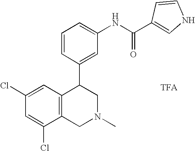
C1=C(NC(=O)C2=CNC=C2)C=C(C2C3=C(CN(C)C2)C(Cl)=CC(Cl)=C3)C=C1
